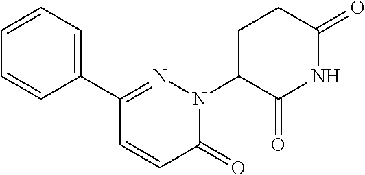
C1(=O)N(C2C(=O)NC(=O)CC2)N=C(C2=CC=CC=C2)C=C1
